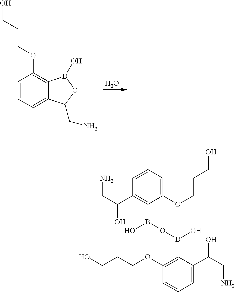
O.C1=CC=C2C(=C1OCCCO)B(O)OC2CN.C1=CC=C(OCCCO)C(B(OB(O)C2=C(OCCCO)C=CC=C2C(CN)O)O)=C1C(CN)O
